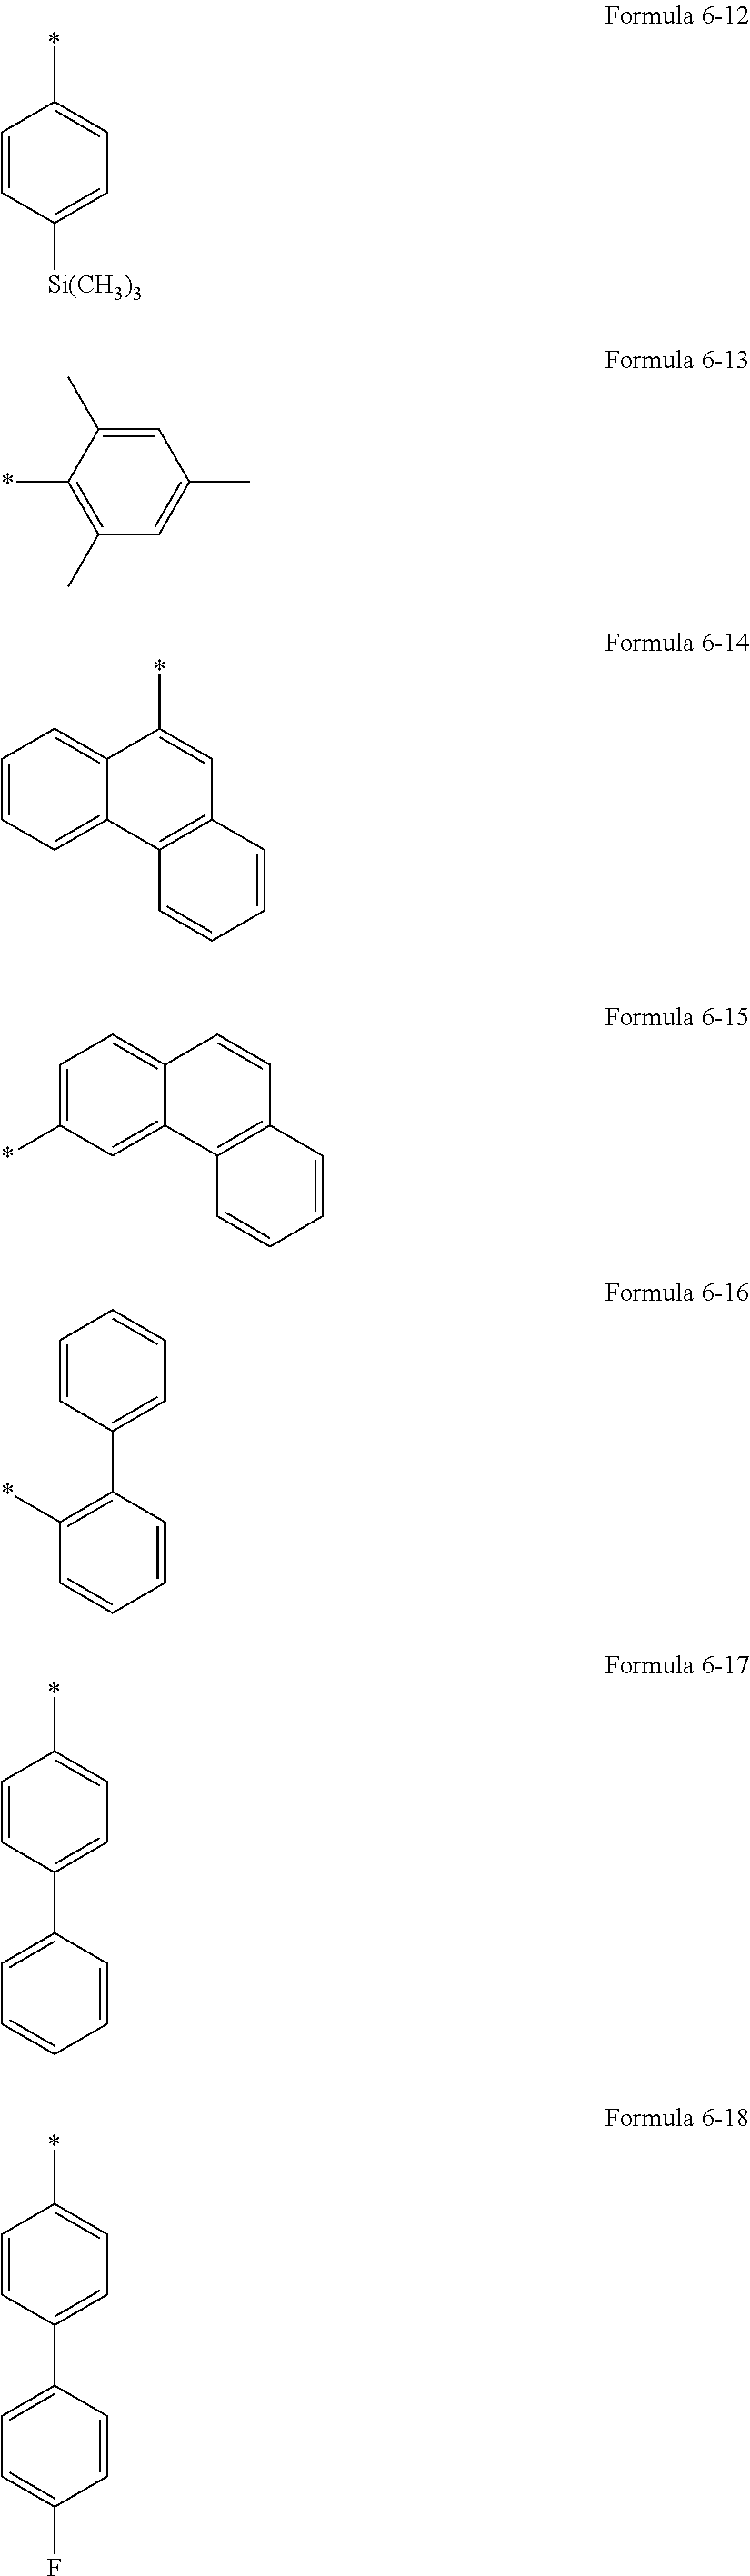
C1=CC([Si(CH3)3])=CC=C1*.C1=C(C)C(*)=C(C)C=C1C.C1=CC=C2C(=C1)C(*)=CC1=C2C=CC=C1.C1=C(*)C=C2C(=C1)C=CC1=C2C=CC=C1.C1=CC(C2=C(*)C=CC=C2)=CC=C1.C1=CC(C2=CC=CC=C2)=CC=C1*.C1=CC(C2=CC=C(F)C=C2)=CC=C1*
